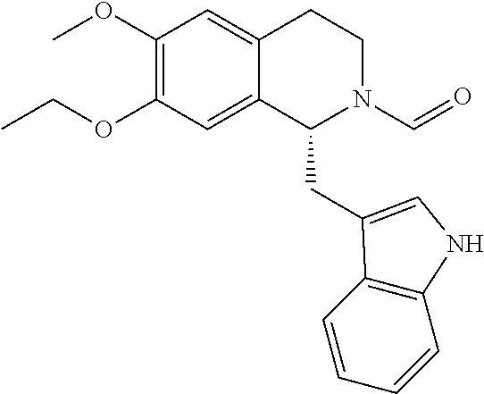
C1(OC)=C(OCC)C=C2C(=C1)CCN(C=O)C2CC1=CNC2=C1C=CC=C2
